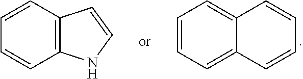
C1=CC2=C(C=C1)NC=C2.C1=CC=C2C(=C1)C=CC=C2
